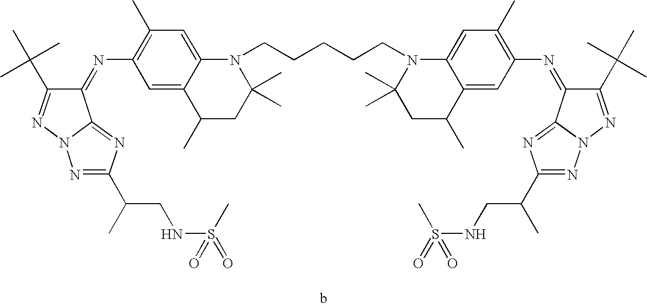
C1(=NC2=C(C)C=C3C(=C2)C(C)CC(C)(C)N3CCCCCN2C(C)(C)CC(C)C3=CC(N=C4C(C(C)(C)C)=NN5C4=NC(C(C)CNS(=O)(C)=O)=N5)=C(C)C=C23)C(C(C)(C)C)=NN2C1=NC(C(CNS(=O)(=O)C)C)=N2
